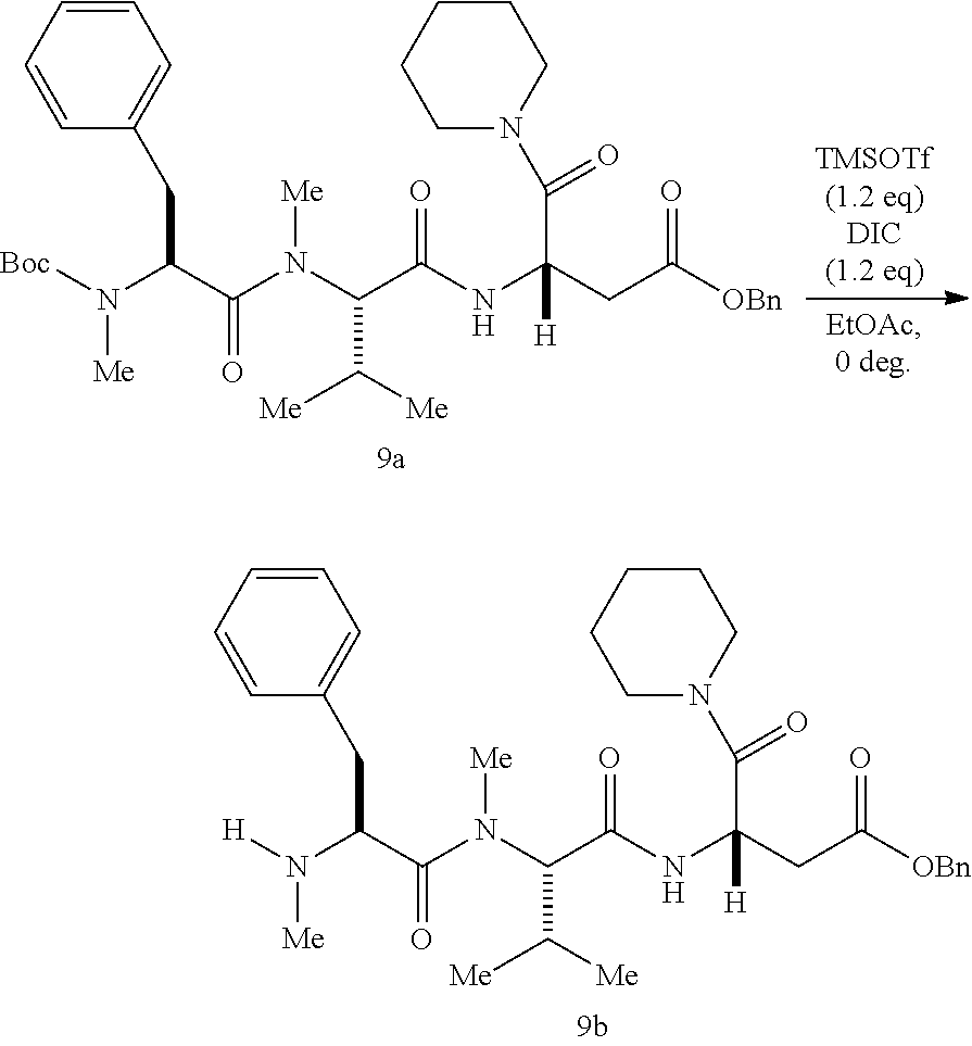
C1=CC=CC(CC(C(N(C(C(NC(CC(=O)[OBn])(C(=O)N2CCCCC2)[H])=O)C([Me])[Me])[Me])=O)N([H])[Me])=C1.C1=CC=CC(CC(C(N(C(C(NC(CC(=O)[OBn])(C(=O)N2CCCCC2)[H])=O)C([Me])[Me])[Me])=O)N([Boc])[Me])=C1
